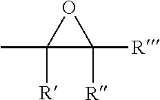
C1([R])(C)C([R])([R])O1
